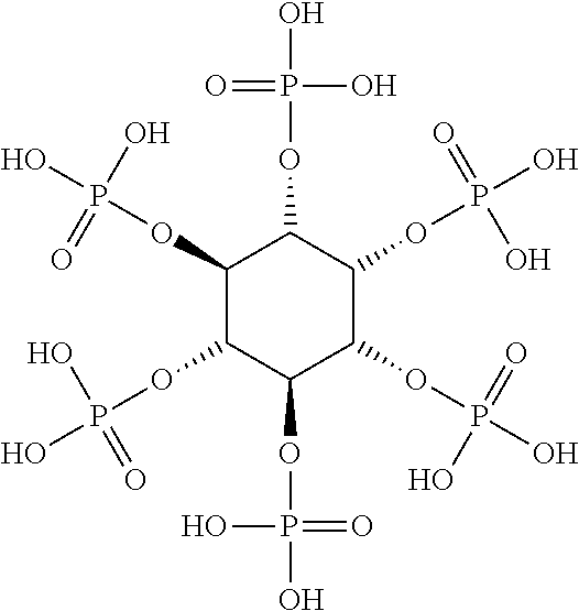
C1(OP(O)(O)=O)C(OP(O)(O)=O)C(OP(O)(=O)O)C(OP(O)(=O)O)C(OP(O)(=O)O)C1OP(O)(O)=O
